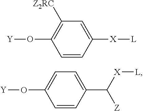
C1([Z2RC])=C(O[Y])C=CC([X][L])=C1.C1=C(O[Y])C=CC(C([X][L])[Z])=C1
